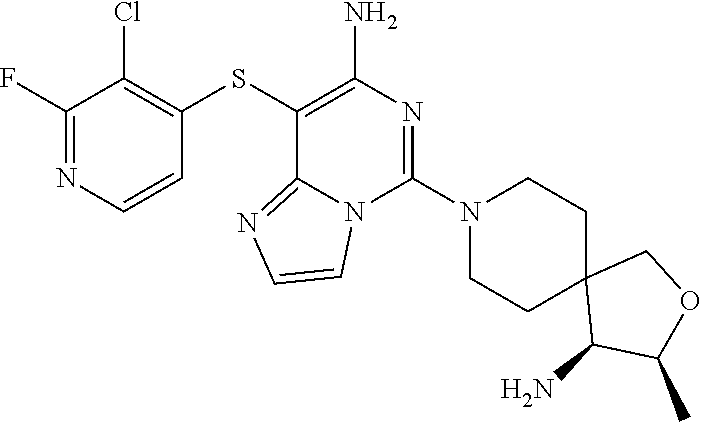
C1=CN=C(F)C(Cl)=C1SC1=C(N)N=C(N2CCC3(CC2)C(N)C(C)OC3)N2C1=NC=C2
